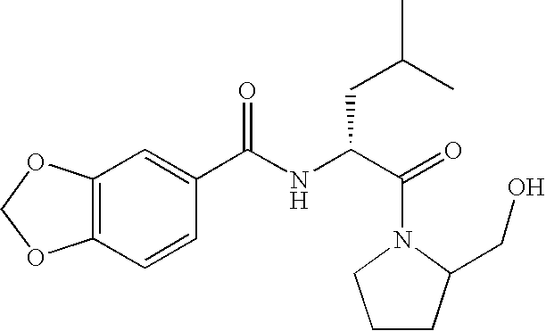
C12=C(C=CC(C(NC(C(=O)N3CCCC3CO)CC(C)C)=O)=C1)OCO2
